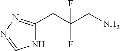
N1C(CC(CN)(F)F)=NN=C1
